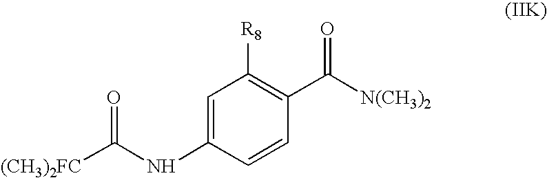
C1=C(NC([(CH3)2FC])=O)C=CC(C([N(CH3)2])=O)=C1[R8]
